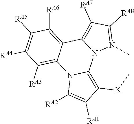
C1([RA5])=C([RA4])C([RA3])=C2C(=C1[RA6])C1=C([RA7])C([RA8])=N(C)N1C1=C([X]C)C([RA1])=C([RA2])N21
